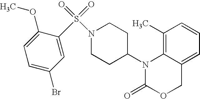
C1(C)=C2C(=CC=C1)COC(=O)N2C1CCN(S(=O)(=O)C2=CC(Br)=CC=C2OC)CC1
